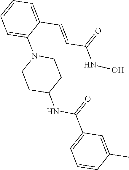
C1=C(C=CC(NO)=O)C(N2CCC(NC(=O)C3=CC=CC(C)=C3)CC2)=CC=C1
